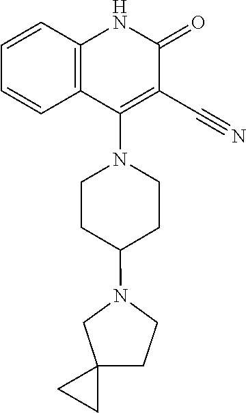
C1=CC2=C(C=C1)C(N1CCC(N3CC4(CC3)CC4)CC1)=C(C#N)C(=O)N2
